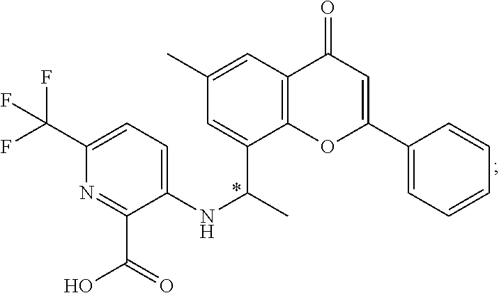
N1=C(C(O)=O)C(NC(C2=CC(C)=CC3=C2OC(C2=CC=CC=C2)=CC3=O)C)=CC=C1C(F)(F)F
